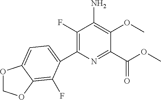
C1(F)=C(C2=CC=C3OCOC3=C2F)N=C(C(OC)=O)C(OC)=C1N
